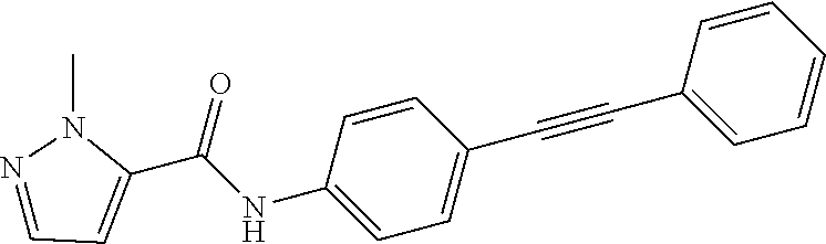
C1(C(NC2=CC=C(C#CC3=CC=CC=C3)C=C2)=O)=CC=NN1C
